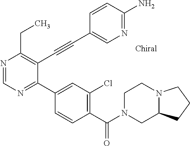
N1=CN=C(C2=CC(Cl)=C(C(N3CC4N(CC3)CCC4)=O)C=C2)C(C#CC2=CN=C(N)C=C2)=C1CC
